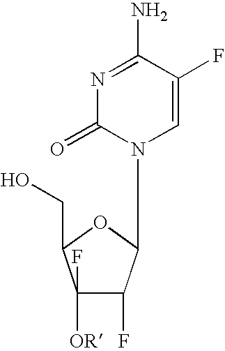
C1(F)([OR])C(F)C(N2C=C(F)C(N)=NC2=O)OC1CO
